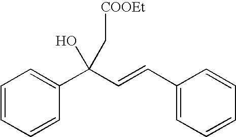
C1=CC=CC(C(C=CC2=CC=CC=C2)(O)C[COOEt])=C1
